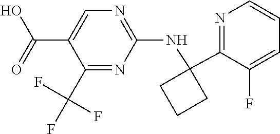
C1(C(=O)O)=CN=C(NC2(C3=NC=CC=C3F)CCC2)N=C1C(F)(F)F
